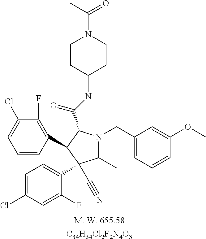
C1(C)N(CC2=CC=CC(OC)=C2)C(C(NC2CCN(C(C)=O)CC2)=O)C(C2=C(F)C(Cl)=CC=C2)C1(C1=CC=C(Cl)C=C1F)C#N.[C34H34Cl2F2N4O3]
